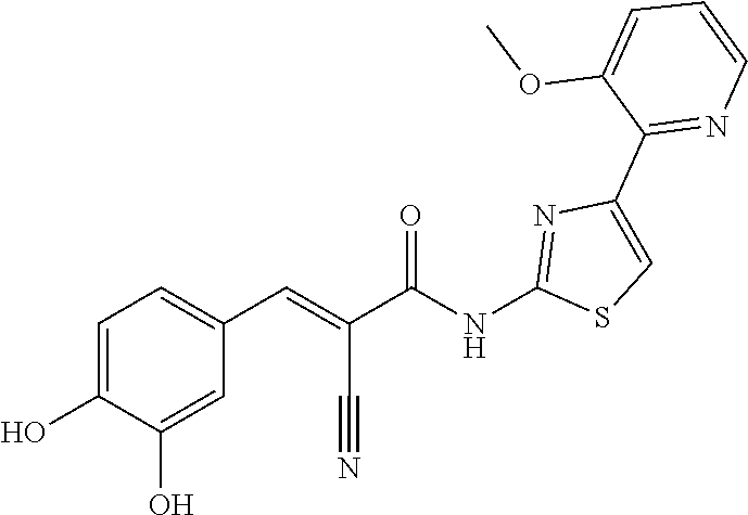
C1=C(O)C(O)=CC(C=C(C#N)C(NC2=NC(C3=NC=CC=C3OC)=CS2)=O)=C1
